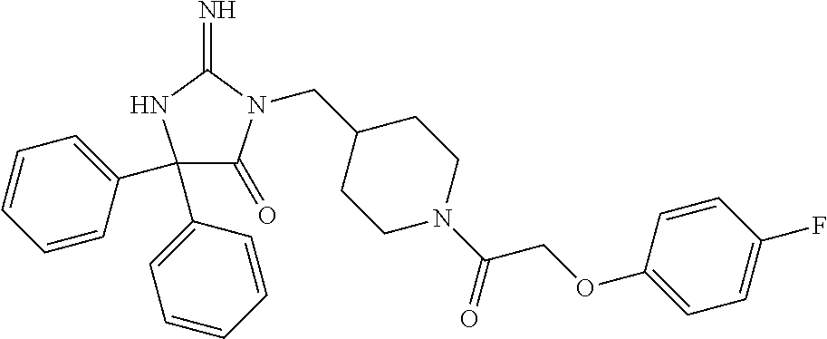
C1(C2=CC=CC=C2)(C2=CC=CC=C2)C(=O)N(CC2CCN(C(COC3=CC=C(F)C=C3)=O)CC2)C(=N)N1
